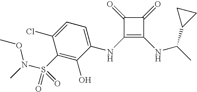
S(C1=C(O)C(NC2=C(NC(C3CC3)C)C(=O)C2=O)=CC=C1Cl)(N(C)OC)(=O)=O
